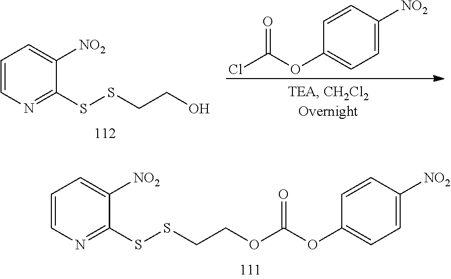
C1=CN=C(SSCCOC(OC2=CC=C([NO2])C=C2)=O)C([NO2])=C1.C1=C([NO2])C=CC(OC(Cl)=O)=C1.C1=CN=C(SSCCO)C([NO2])=C1
